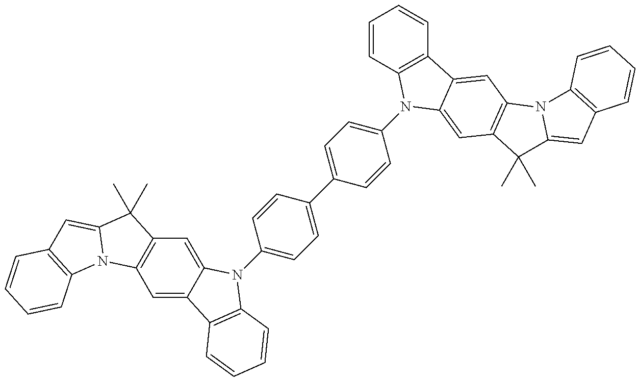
C1=C2C(=CC3=C1N1C(=CC4=C1C=CC=C4)C3(C)C)N(C1=CC=C(C3=CC=C(N4C5=C(C=CC=C5)C5=CC6=C(C=C45)C(C)(C)C4=CC5=C(N64)C=CC=C5)C=C3)C=C1)C1=C2C=CC=C1
